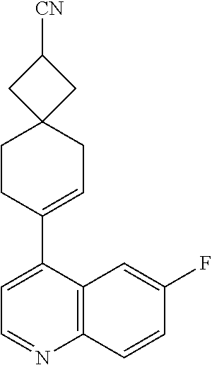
C12=C(C(C3=CCC4(CC3)CC([CN])C4)=CC=N1)C=C(F)C=C2
